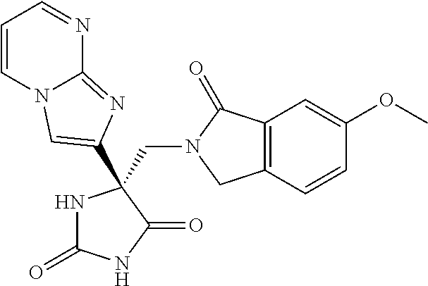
N1C(=O)NC(=O)C1(CN1CC2=C(C1=O)C=C(OC)C=C2)C1=CN2C=CC=NC2=N1
